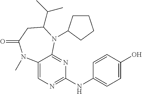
N(C1=CC=C(O)C=C1)C1=NC=C2C(=N1)N(C1CCCC1)C(C(C)C)CC(=O)N2C
